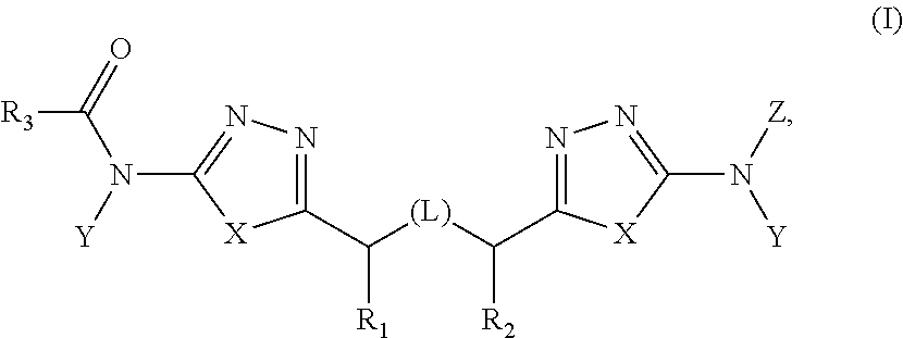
C1(C([(L)]C([R2])C2=NN=C(N([Y])[Z])[X]2)[R1])=NN=C(N([Y])C(=O)[R3])[X]1
